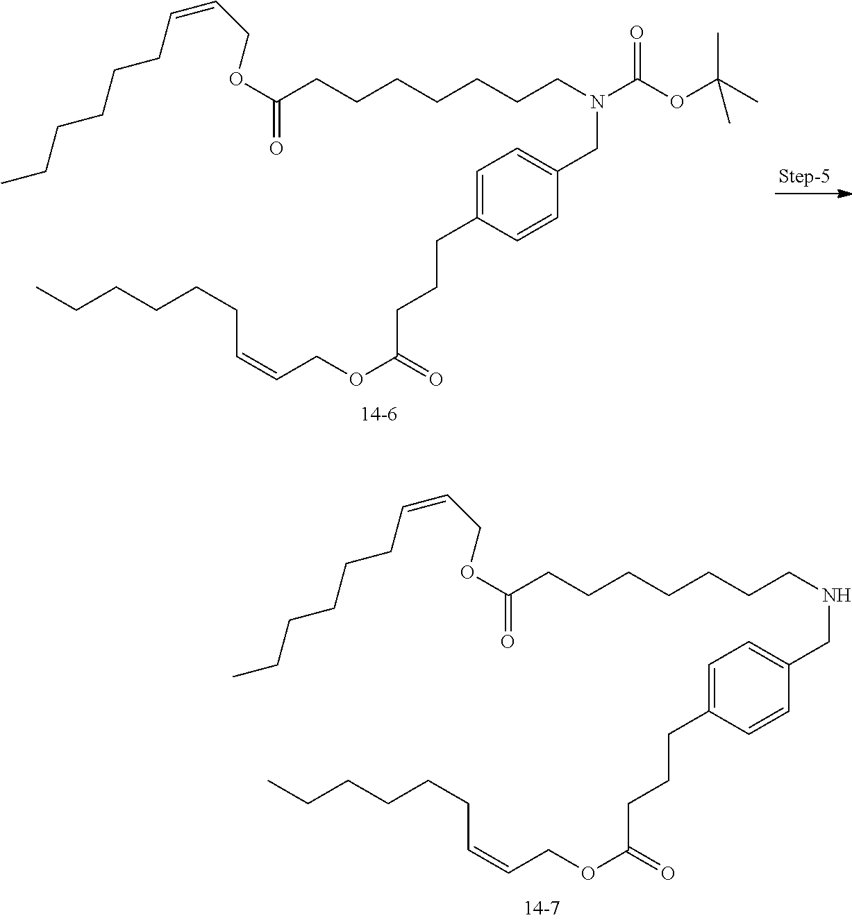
C1=C(CCCC(OCC=CCCCCCC)=O)C=CC(CN(CCCCCCCC(OCC=CCCCCCC)=O)C(OC(C)(C)C)=O)=C1.C1=C(CCCC(OCC=CCCCCCC)=O)C=CC(CNCCCCCCCC(OCC=CCCCCCC)=O)=C1
